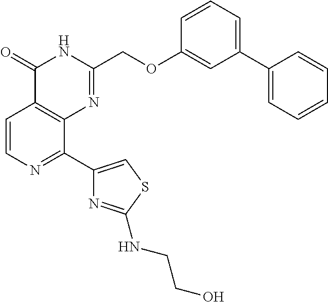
C1=CN=C(C2=CSC(NCCO)=N2)C2=C1C(=O)NC(COC1=CC(C3=CC=CC=C3)=CC=C1)=N2
